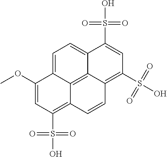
C1=C2C3=C4C(=C1)C(S(O)(=O)=O)=CC(S(O)(=O)=O)=C4C=CC3=C(S(O)(=O)=O)C=C2OC
